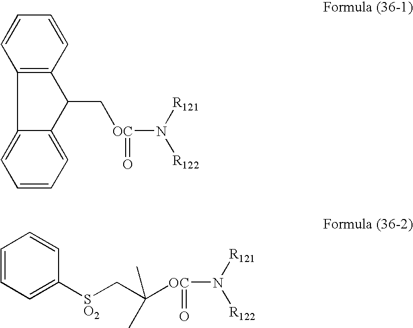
C12=CC=CC=C1C(C[OC](N([R122])[R121])=O)C1=C2C=CC=C1.C1=CC=C([SO2]CC([OC](N([R121])[R122])=O)(C)C)C=C1
